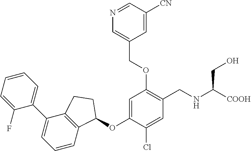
C1(F)=CC=CC=C1C1=CC=CC2=C1CCC2OC1=CC(OCC2=CN=CC([CN])=C2)=C(CNC([COOH])CO)C=C1Cl
